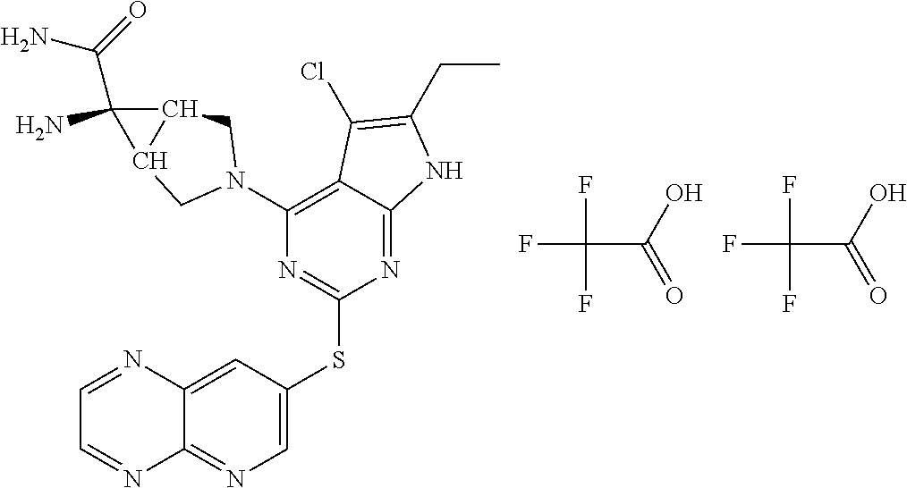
FC(C(O)=O)(F)F.FC(C(O)=O)(F)F.N1=C2C(=C(N3CC4C(C4(C(=O)N)N)C3)N=C1SC1=CN=C3C(=C1)N=CC=N3)C(Cl)=C(CC)N2
